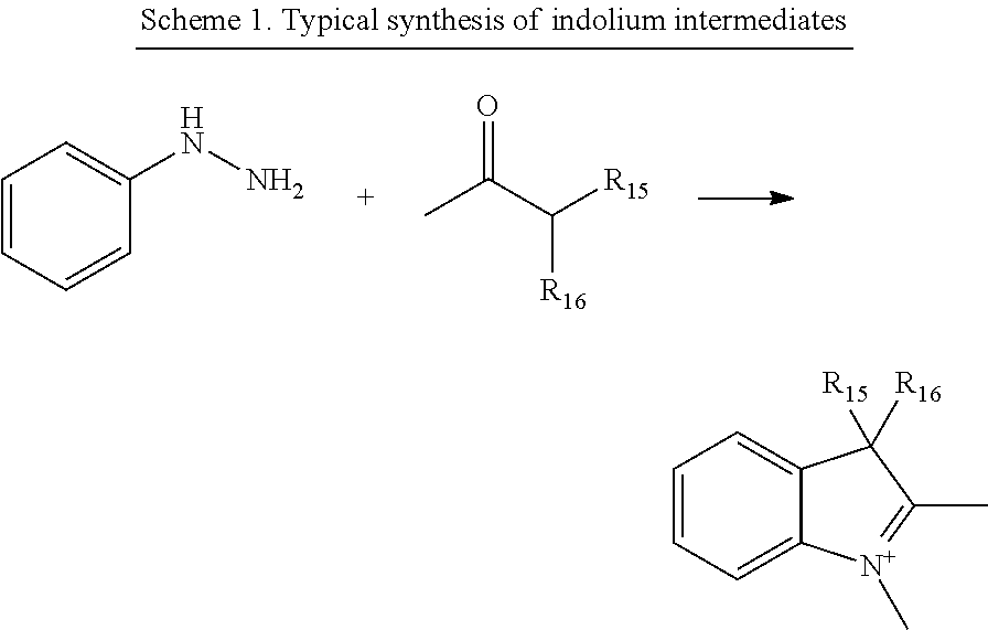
C1=CC=CC(NN)=C1.O=C(C([R15])[R16])C.C1=CC=C2C(=C1)C([R15])([R16])C(C)=[N+]2C
